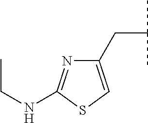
CCNC1=NC(CC(C)C)=CS1
